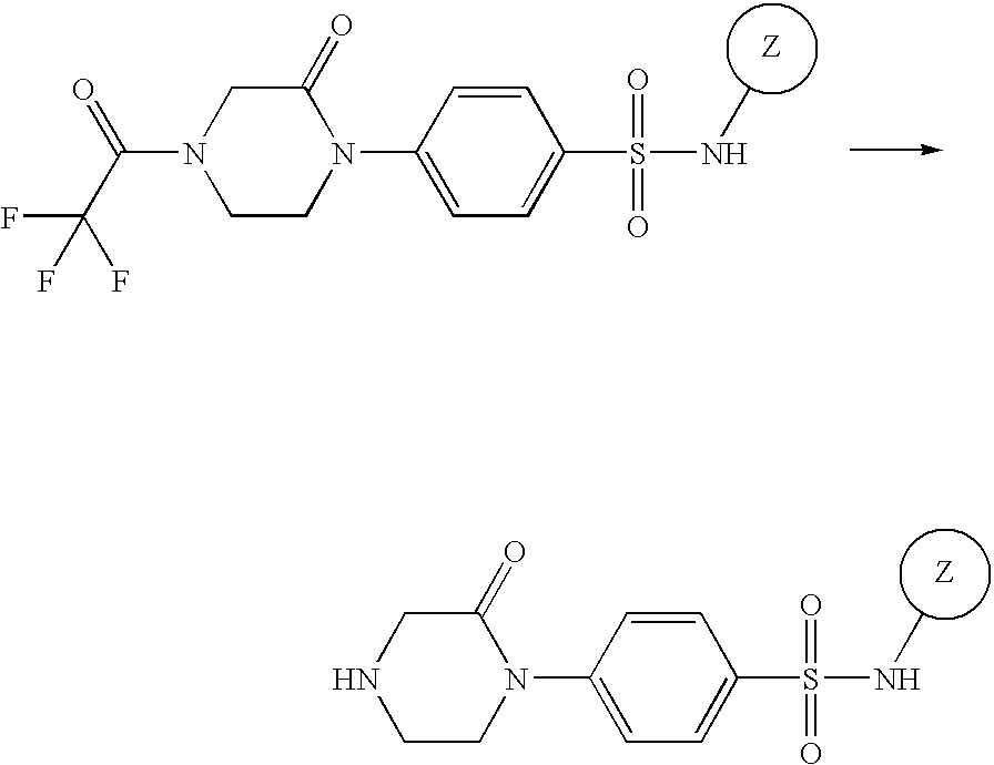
C1(=O)CN(C(C(F)(F)F)=O)CCN1C1=CC=C(S(NC)(=O)=O)C=C1.C1(=O)CNCCN1C1=CC=C(S(NC)(=O)=O)C=C1
